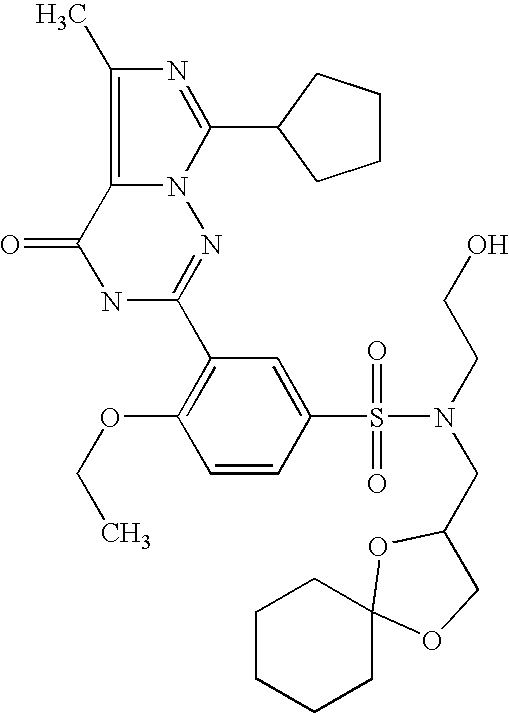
C12=C(C)N=C(C3CCCC3)N1N=C(C1=C(OCC)C=CC(S(=O)(=O)N(CCO)CC3COC4(CCCCC4)O3)=C1)NC2=O
